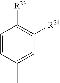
C1=CC(C)=CC([R24])=C1[R23]
